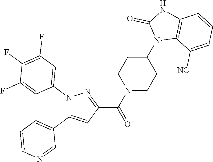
N1(C2=CC(F)=C(F)C(F)=C2)C(C2=CC=CN=C2)=CC(C(N2CCC(N3C4=C(NC3=O)C=CC=C4[NC])CC2)=O)=N1
